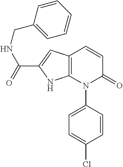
C12=C(N(C3=CC=C(Cl)C=C3)C(=O)C=C1)NC(C(=O)NCC1=CC=CC=C1)=C2
